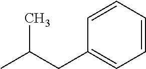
CC(CC1=CC=CC=C1)C
